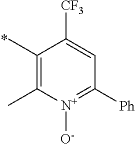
C1(C)=C(C)[N+]([O-])=C([Ph])C=C1[CF3]
